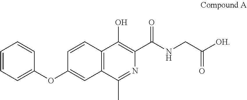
C12=C(C=CC(OC3=CC=CC=C3)=C1)C(O)=C(C(=O)NCC(=O)[OH])N=C2C
